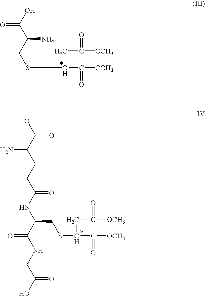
OC(C(CSC(C(=O)[OCH3])CC(=O)[OCH3])N)=O.OC(C(N)CCC(=O)NC(CSC(C(=O)[OCH3])CC(=O)[OCH3])C(NCC(=O)O)=O)=O
